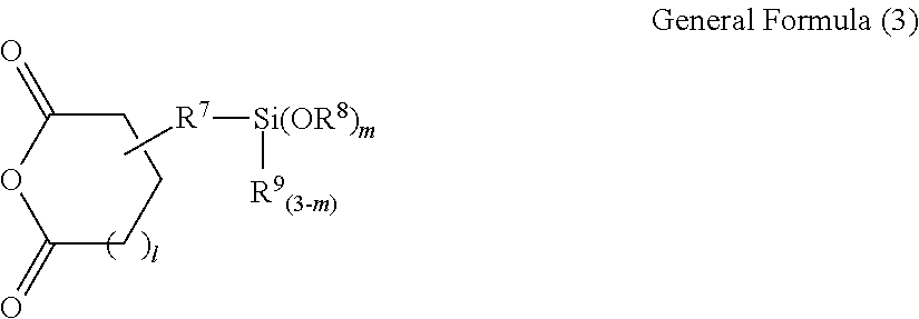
O1C(=O)CCCC1=O.C[R7][Si(OR8)m][R9(3-m)]
